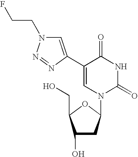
C1(O)CC(N2C(=O)NC(=O)C(C3=CN(CCF)N=N3)=C2)OC1CO
